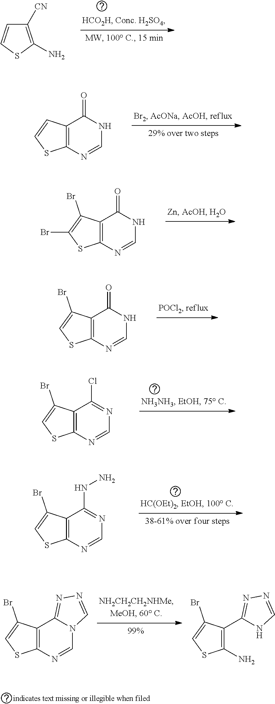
C12=C(N=CNC1=O)SC=C2.C12=C(N=CNC1=O)SC(Br)=C2Br.C12=C(N=CNC1=O)SC=C2Br.C12=C(N=CN3C1=NN=C3)SC=C2Br.C1(C2=NN=CN2)=C(N)SC=C1Br.C1([CN])=C(N)SC=C1.C12=C(N=CN=C1Cl)SC=C2Br.C12=C(N=CN=C1NN)SC=C2Br
